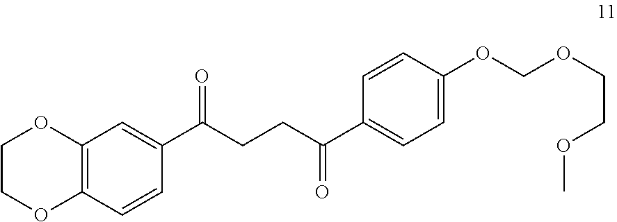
C12=C(C=CC(C(CCC(C3=CC=C(OCOCCOC)C=C3)=O)=O)=C1)OCCO2
